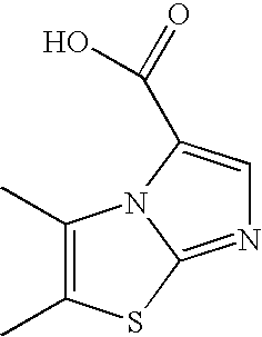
C1(C)=C(C)SC2=NC=C(C(=O)O)N12
